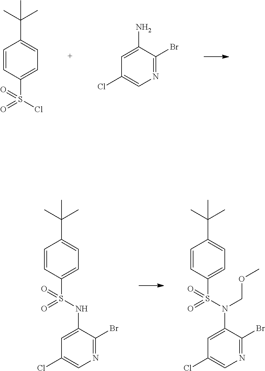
C1=CC(S(Cl)(=O)=O)=CC=C1C(C)(C)C.NC1=CC(Cl)=CN=C1Br.C1=CC(S(NC2=CC(Cl)=CN=C2Br)(=O)=O)=CC=C1C(C)(C)C.C1=CC(S(N(C2=CC(Cl)=CN=C2Br)COC)(=O)=O)=CC=C1C(C)(C)C
